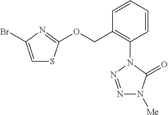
C1=CC=CC(N2N=NN([Me])C2=O)=C1COC1=NC(Br)=CS1
